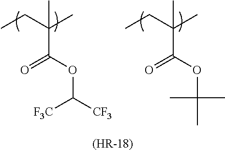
C(C(OC([CF3])[F3C])=O)(CC)(C)C.C(C(OC(C)(C)C)=O)(CC)(C)C.[(HR-18)]
